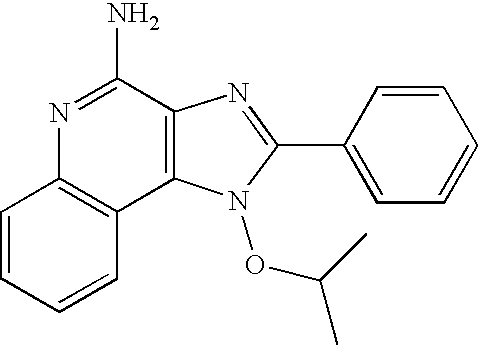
C1=CC=CC2=C1N=C(N)C1=C2N(OC(C)C)C(C2=CC=CC=C2)=N1
